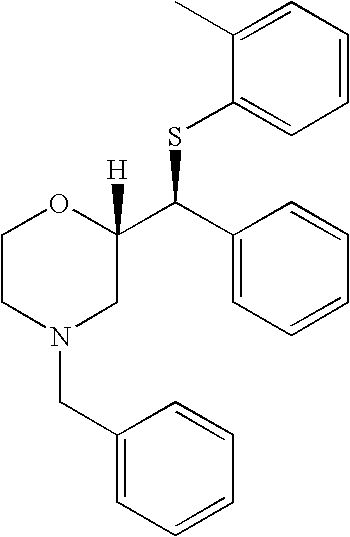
C1(C)=CC=CC=C1SC(C1=CC=CC=C1)C1([H])OCCN(CC2=CC=CC=C2)C1
